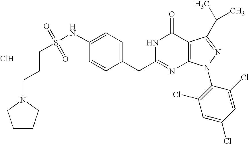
Cl.S(NC1=CC=C(CC2=NC3=C(C(=O)N2)C(C(C)C)=NN3C2=C(Cl)C=C(Cl)C=C2Cl)C=C1)(CCCN1CCCC1)(=O)=O
